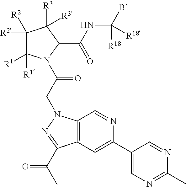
C1([R2])([R2])C([R1])([R1])N(C(CN2C3=C(C=C(C4=CN=C(C)N=C4)N=C3)C(C(C)=O)=N2)=O)C(C(NC([B1])([R18])[R18])=O)C1([R3])[R3]
